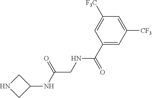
N1CC(NC(CNC(C2=CC([CF3])=CC([F3C])=C2)=O)=O)C1
